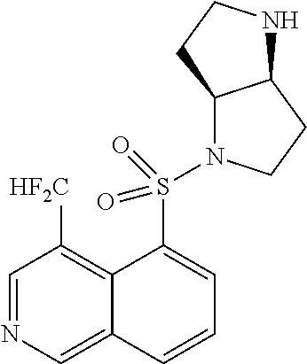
C1=NC=C2C(=C1[HF2C])C(S(=O)(=O)N1C3C(CC1)NCC3)=CC=C2
